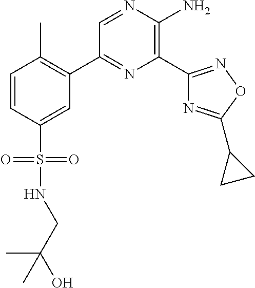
C1(C2=C(C)C=CC(S(=O)(=O)NCC(O)(C)C)=C2)=NC(C2=NOC(C3CC3)=N2)=C(N)N=C1
